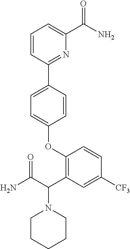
O(C1=CC=C(C2=NC(C(=O)N)=CC=C2)C=C1)C1=C(C(C(N)=O)N2CCCCC2)C=C([CF3])C=C1
